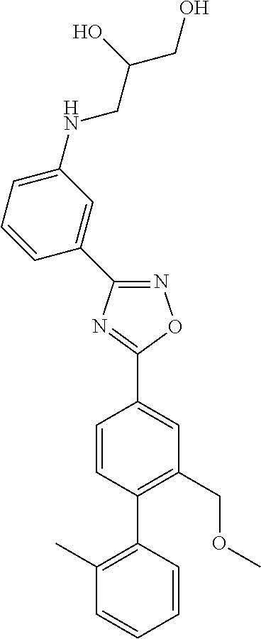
N1=C(C2=CC(NCC(O)CO)=CC=C2)N=C(C2=CC(COC)=C(C3=C(C)C=CC=C3)C=C2)O1
